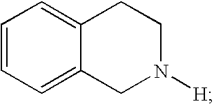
C1=CC=C2C(=C1)CCN([H])C2
